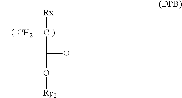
CCC([Rx])(C(=O)O[Rp2])C
